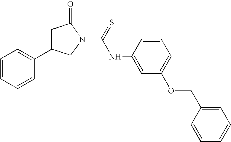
C1=CC=CC(C2CC(=O)N(C(=S)NC3=CC(OCC4=CC=CC=C4)=CC=C3)C2)=C1
